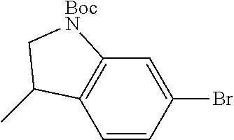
C1=CC(Br)=CC2=C1C(C)C[BocN]2
